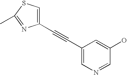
C1(C#CC2=CSC(C)=N2)=CN=CC(O)=C1
